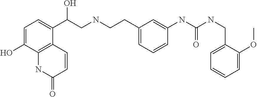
C1=C(O)C2=C(C(C(CNCCC3=CC=CC(NC(NCC4=CC=CC=C4OC)=O)=C3)O)=C1)C=CC(=O)N2
